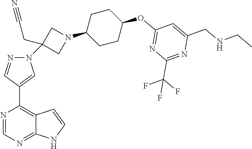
C1(C2=C3C(=NC=N2)NC=C3)=CN(C2(CC#N)CN(C3CCC(OC4=NC(C(F)(F)F)=NC(CNCC)=C4)CC3)C2)N=C1
